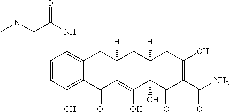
C1=CC(O)=C2C(=C1NC(=O)CN(C)C)CC1([H])C(=C(O)C3(O)C([H])(C1)CC(O)=C(C(N)=O)C3=O)C2=O
